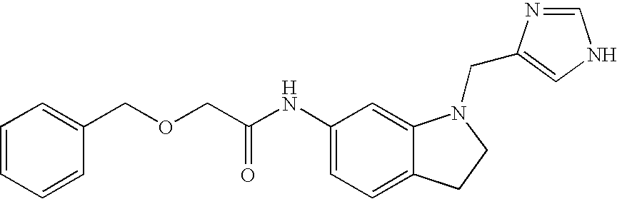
C1(NC(COCC2=CC=CC=C2)=O)=CC=C2C(=C1)N(CC1=CNC=N1)CC2
